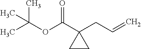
CC(OC(C1(CC=C)CC1)=O)(C)C
